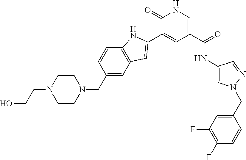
OCCN1CCN(CC2=CC3=C(C=C2)NC(C2=CC(C(=O)NC4=CN(CC5=CC(F)=C(F)C=C5)N=C4)=CNC2=O)=C3)CC1
